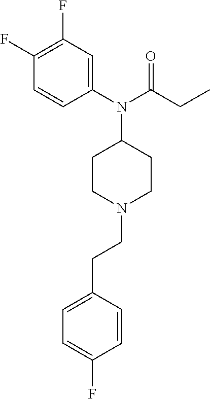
CCC(N(C1=CC(F)=C(F)C=C1)C1CCN(CCC2=CC=C(F)C=C2)CC1)=O
